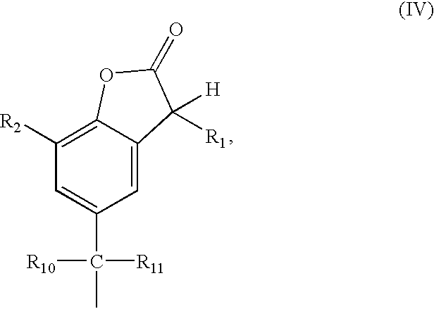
C1=C2C(=C([R2])C=C1C(C)([R10])[R11])OC(=O)C2([H])[R1]
